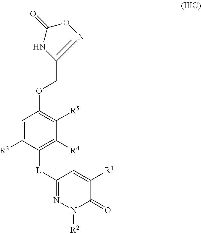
C1=C([R3])C([L]C2=NN([R2])C(=O)C([R1])=C2)=C([R4])C([R5])=C1OCC1=NOC(=O)N1
